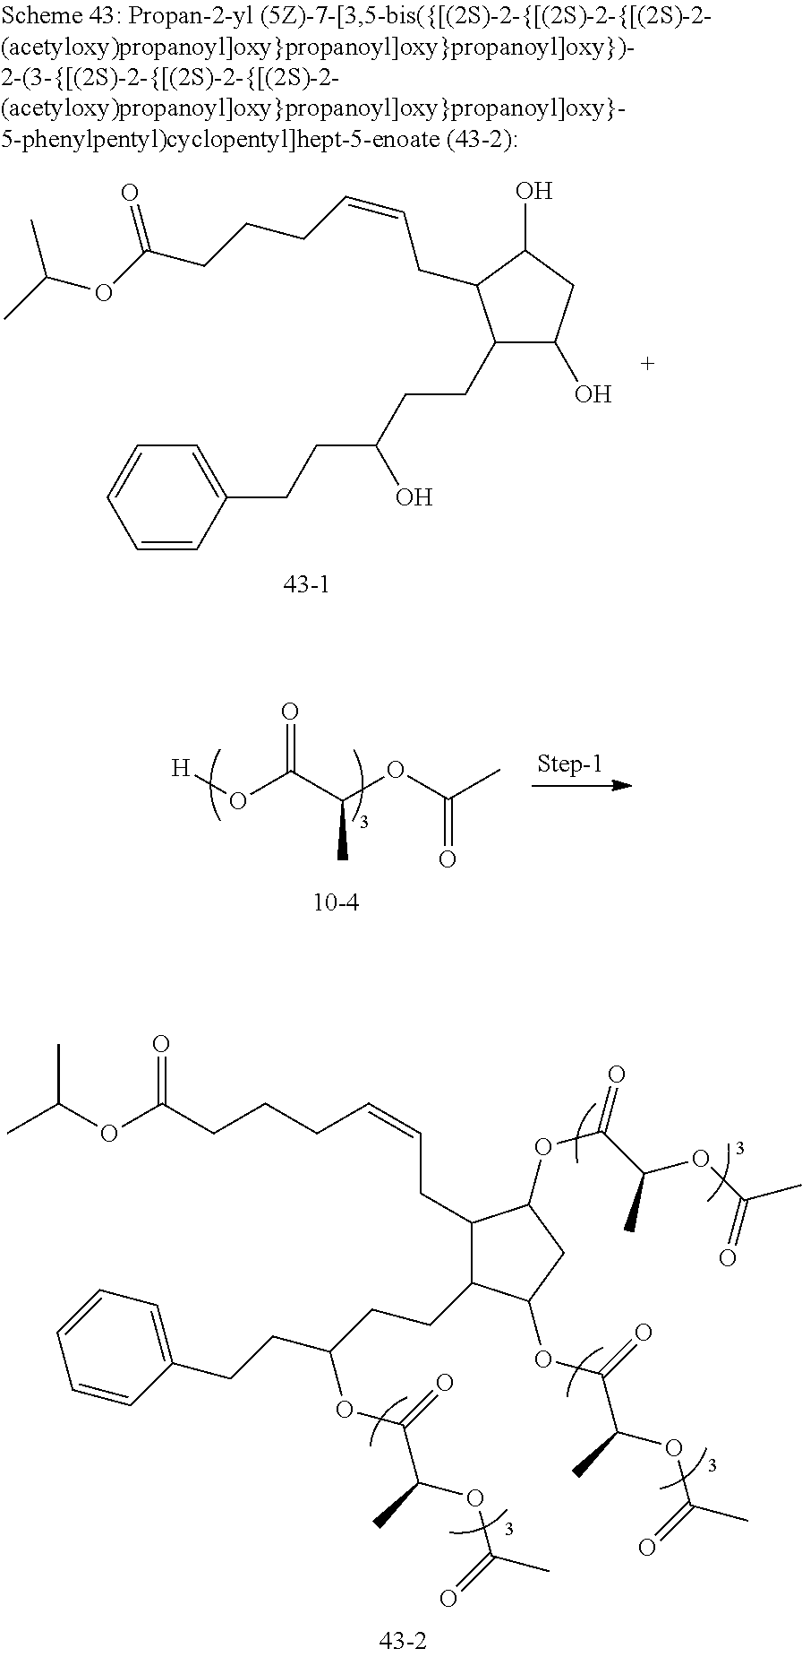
[H]OC(C(OC(=O)C)C)=O.C1(O)CC(O)C(CC=CCCCC(OC(C)C)=O)C1CCC(CCC1=CC=CC=C1)O.C1=CC(CCC(CCC2C(CC=CCCCC(OC(C)C)=O)C(OC(C(C)OC(=O)C)=O)CC2OC(=O)C(C)OC(C)=O)OC(=O)C(C)OC(C)=O)=CC=C1
